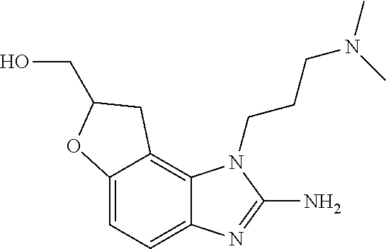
C12=C3C(=CC=C1N=C(N)N2CCCN(C)C)OC(CO)C3
